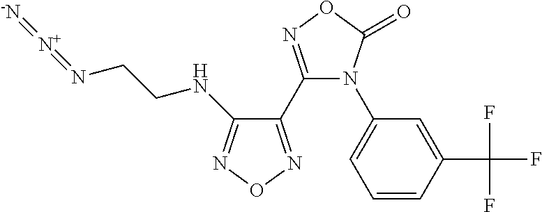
C1(C2=NOC(=O)N2C2=CC=CC(C(F)(F)F)=C2)=NON=C1NCCN=[N+]=[-N]
